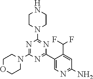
N1=C(N2CCOCC2)N=C(C2=CN=C(N)C=C2C(F)F)N=C1N1CCNCC1
